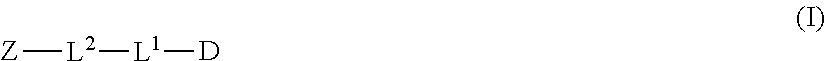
[Z][L2][L1][D]
